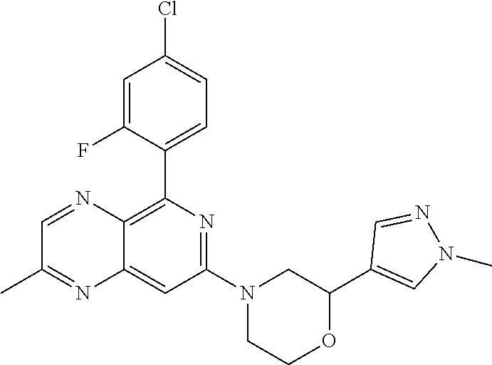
C1(C2=C3C(=CC(N4CCOC(C5=CN(C)N=C5)C4)=N2)N=C(C)C=N3)=CC=C(Cl)C=C1F
